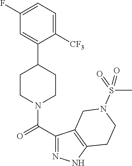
C1(F)=CC=C([CF3])C(C2CCN(C(C3=NNC4=C3CN(S(=O)(C)=O)CC4)=O)CC2)=C1
